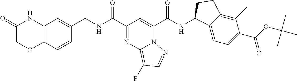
C12=C(C=CC(CNC(C3=NC4=C(F)C=NN4C(C(NC4C5=CC=C(C(OC(C)(C)C)=O)C(C)=C5CC4)=O)=C3)=O)=C1)OCC(=O)N2
